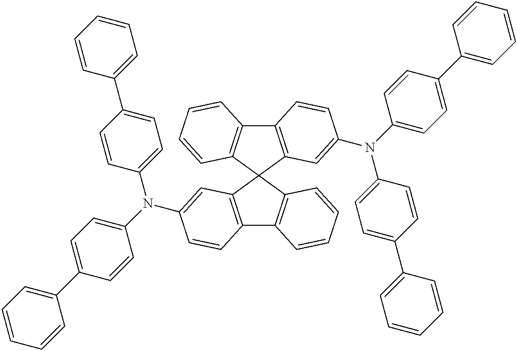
C12=C(C=C(N(C3=CC=C(C4=CC=CC=C4)C=C3)C3=CC=C(C4=CC=CC=C4)C=C3)C=C1)C1(C3=C2C=CC=C3)C2=C(C3=C1C=CC=C3)C=CC(N(C1=CC=C(C3=CC=CC=C3)C=C1)C1=CC=C(C3=CC=CC=C3)C=C1)=C2
